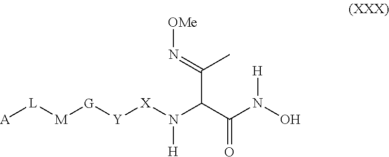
[A][L][M][G][Y][X]N(C(C(N(O)[H])=O)C(C)=N[OMe])[H]
